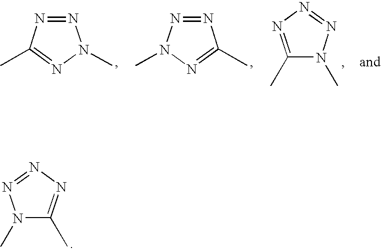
N1(C)C(C)=NN=N1.N1=NC(C)=NN1C.N1=NN(C)N=C1C.C1(C)=NN=NN1C
